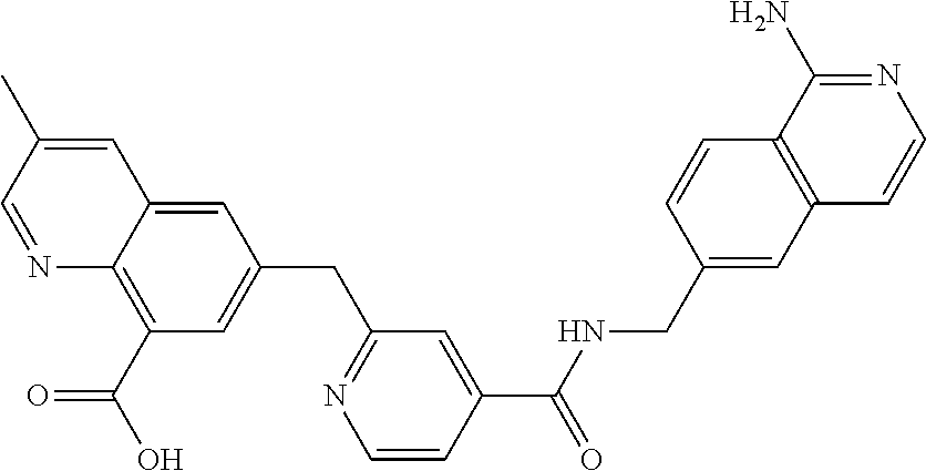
C1(C)=CC2=CC(CC3=NC=CC(C(NCC4=CC5=C(C=C4)C(N)=NC=C5)=O)=C3)=CC(C(O)=O)=C2N=C1
